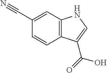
C1(C#N)=CC2=C(C=C1)C(C(=O)O)=CN2
